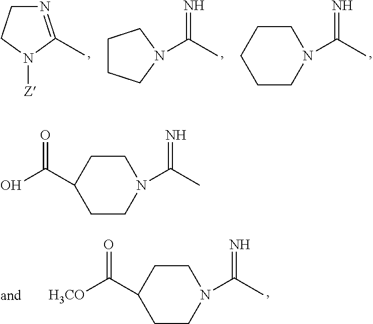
C(C)(=N)N1CCC(C(O)=O)CC1.N1=C(C)N([Z])CC1.C1CCN(C(C)=N)C1.C(C)(=N)N1CCCCC1.C(C)(=N)N1CCC(C([H3CO])=O)CC1
